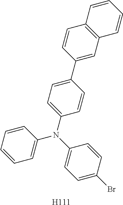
[H111].C1(Br)=CC=C(N(C2=CC=CC=C2)C2=CC=C(C3=CC4=C(C=C3)C=CC=C4)C=C2)C=C1
